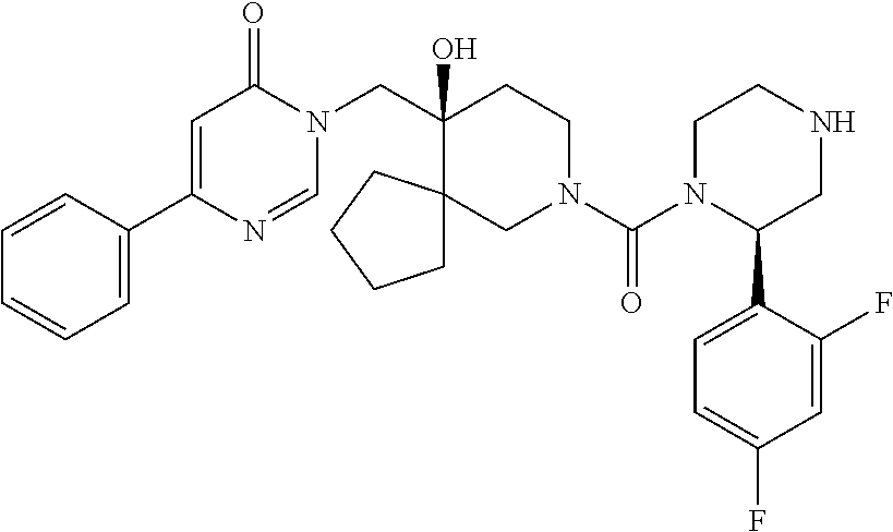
C1(C2=CC=CC=C2)=CC(=O)N(CC2(O)CCN(C(=O)N3C(C4=CC=C(F)C=C4F)CNCC3)CC23CCCC3)C=N1
